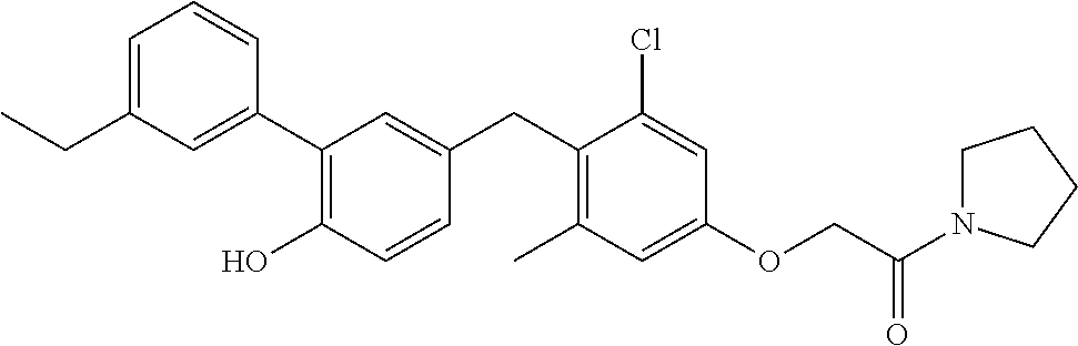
C1(C2=C(O)C=CC(CC3=C(C)C=C(OCC(=O)N4CCCC4)C=C3Cl)=C2)=CC(CC)=CC=C1
